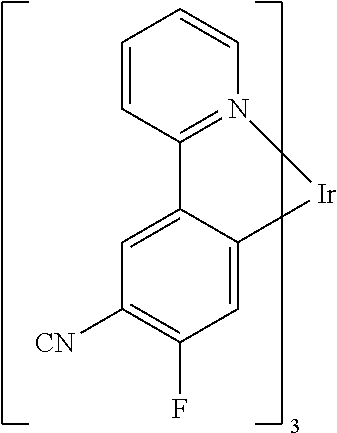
C1=C2C(=CC(F)=C1[CN])[Ir]N1=C2C=CC=C1
